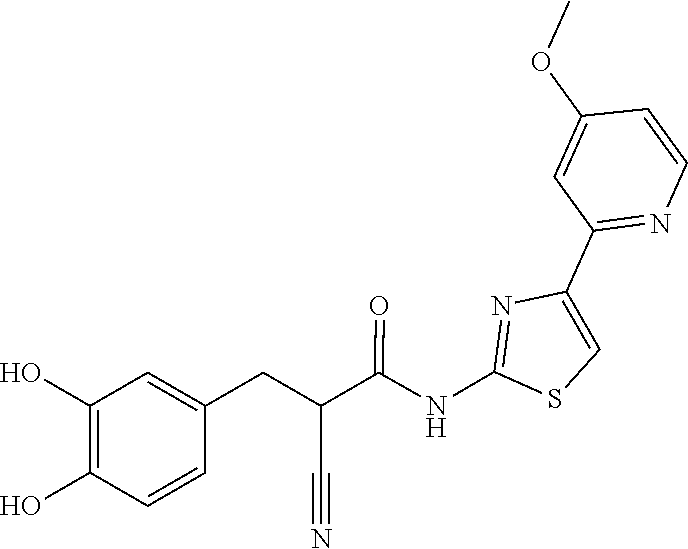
C1(C2=NC=CC(OC)=C2)=CSC(NC(C(C#N)CC2=CC(O)=C(O)C=C2)=O)=N1
